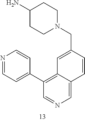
C1(N)CCN(CC2=CC3=C(C4=CC=NC=C4)C=NC=C3C=C2)CC1
